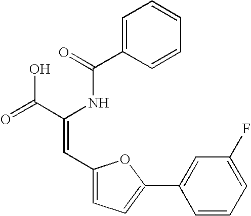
C1=C(C(=O)NC(C(=O)O)=CC2=CC=C(C3=CC(F)=CC=C3)O2)C=CC=C1
